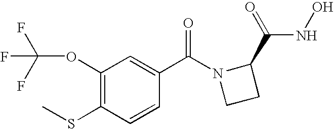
C1(OC(F)(F)F)=C(SC)C=CC(C(N2CCC2C(=O)NO)=O)=C1
